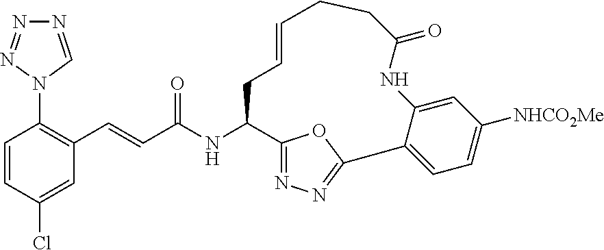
C1=CC(Cl)=CC(C=CC(NC2C3=NN=C(C4=CC=C([NHCO2Me])C=C4NC(=O)CCC=CC2)O3)=O)=C1N1C=NN=N1
